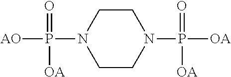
C1CN(P(=O)([OA])[OA])CCN1P(=O)([OA])[AO]
